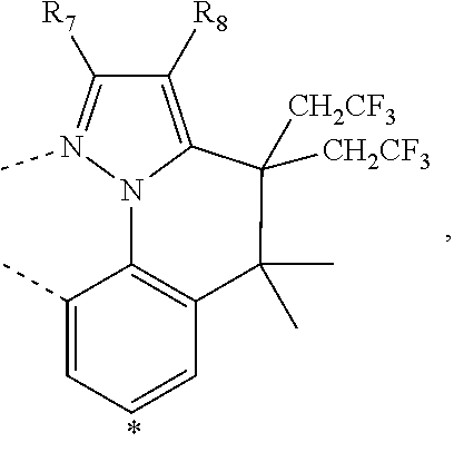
C1([R7])=N(C)N2C(=C1[R8])C([CH2CF3])([CH2CF3])C(C)(C)C1=C2C(C)=CC=C1
